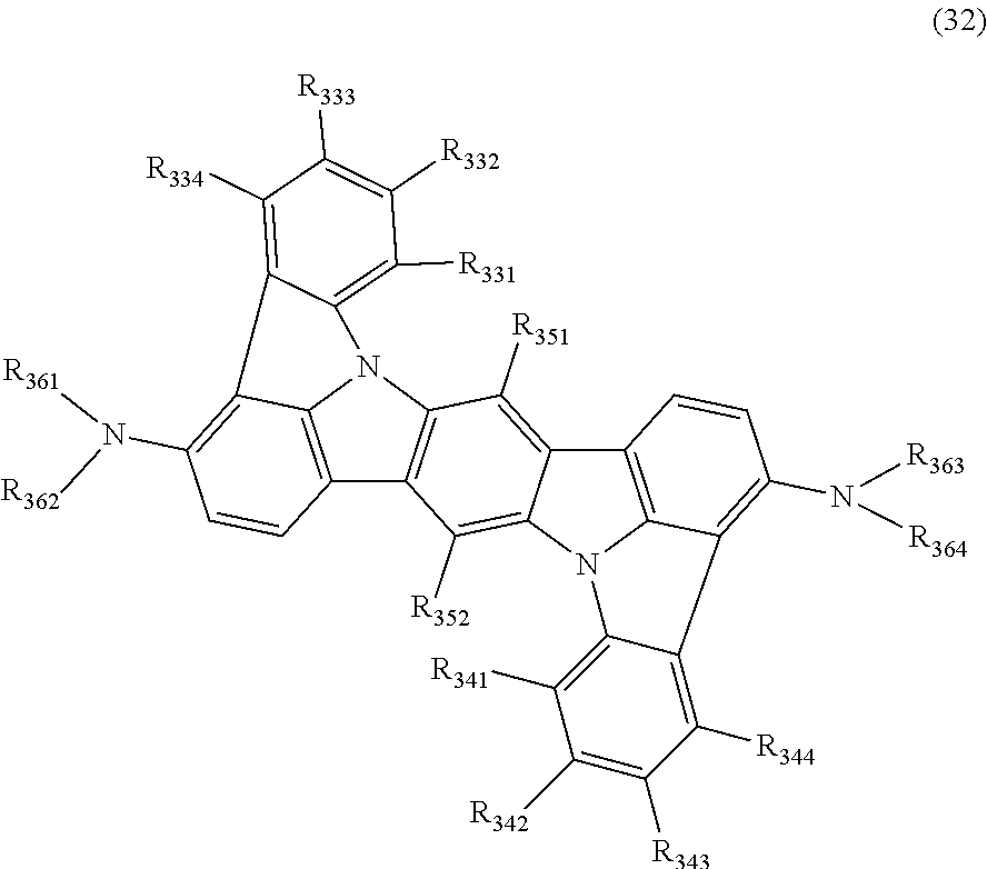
C12=C3N(C4=C1C([R352])=C1C(=C4[R351])C4=C5N1C1=C([R341])C([R342])=C([R343])C([R344])=C1C5=C(N([R364])[R363])C=C4)C1=C([R331])C([R332])=C([R333])C([R334])=C1C3=C(N([R362])[R361])C=C2
